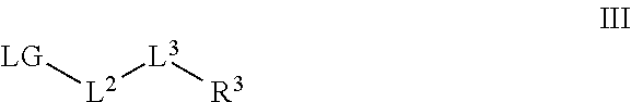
[L2]([L3][R3])[LG]
